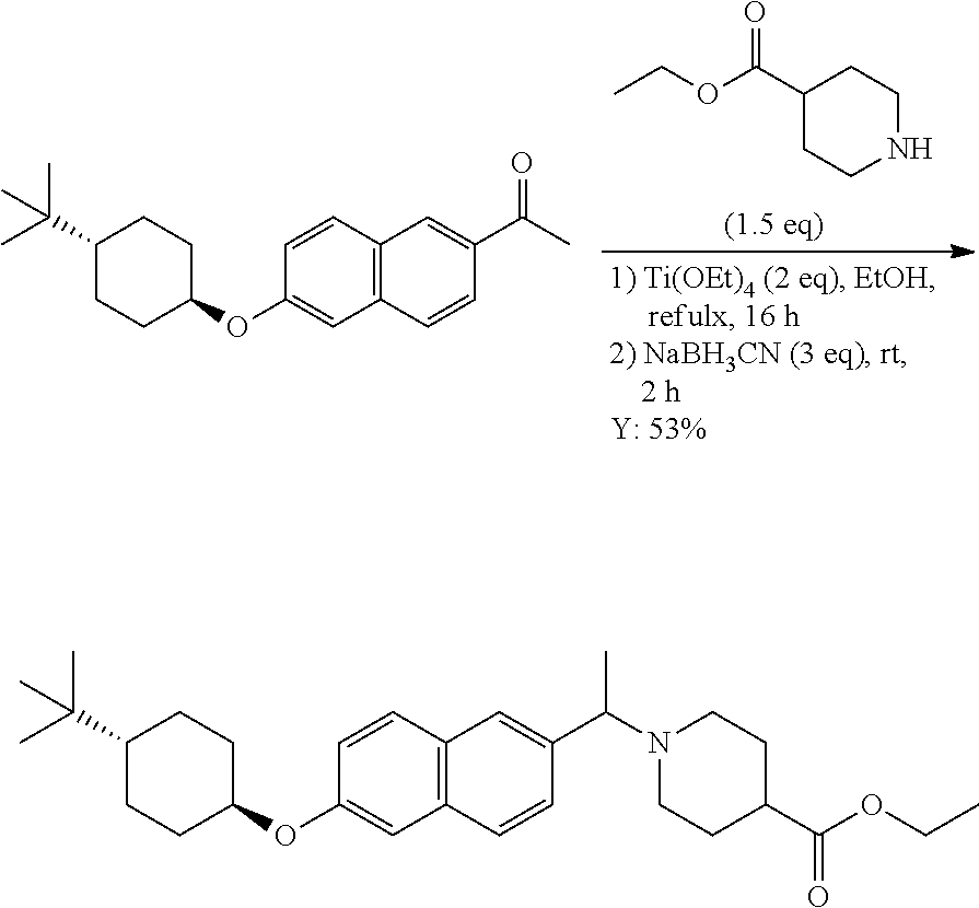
C1(C(OCC)=O)CCNCC1.O(C1=CC2=C(C=C1)C=C(C(C)=O)C=C2)C1CCC(C(C)(C)C)CC1.O(C1=CC2=C(C=C1)C=C(C(N1CCC(C(OCC)=O)CC1)C)C=C2)C1CCC(C(C)(C)C)CC1
